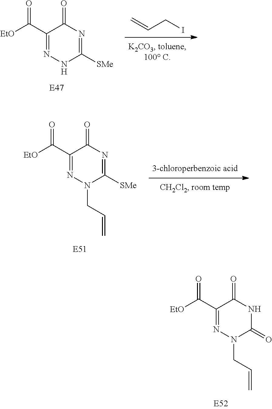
N1=C([SMe])NN=C(C(=O)[EtO])C1=O.C=CCI.N1=C([SMe])N(CC=C)N=C(C(=O)[EtO])C1=O.N1C(=O)C(C(=O)[EtO])=NN(CC=C)C1=O
